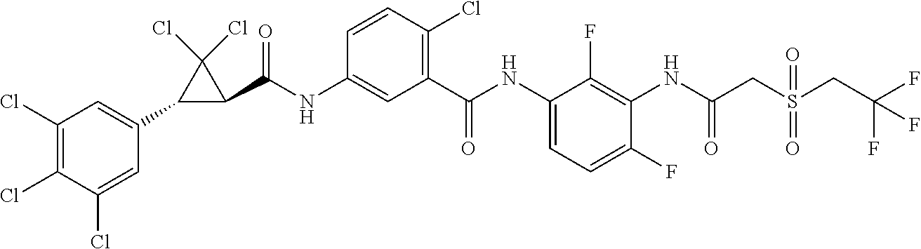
C1(C(NC2=CC(C(NC3=CC=C(F)C(NC(=O)CS(CC(F)(F)F)(=O)=O)=C3F)=O)=C(Cl)C=C2)=O)C(Cl)(Cl)C1C1=CC(Cl)=C(Cl)C(Cl)=C1
